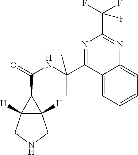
N1=C(C(NC(=O)C2C3([H])C2([H])CNC3)(C)C)C2=CC=CC=C2N=C1C(F)(F)F
